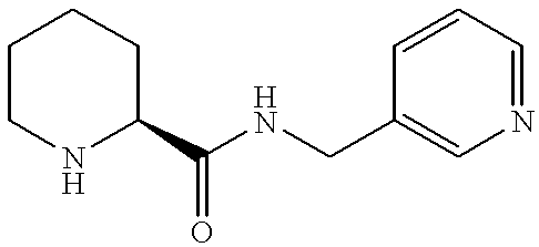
C1=CC=NC=C1CNC(C1CCCCN1)=O
